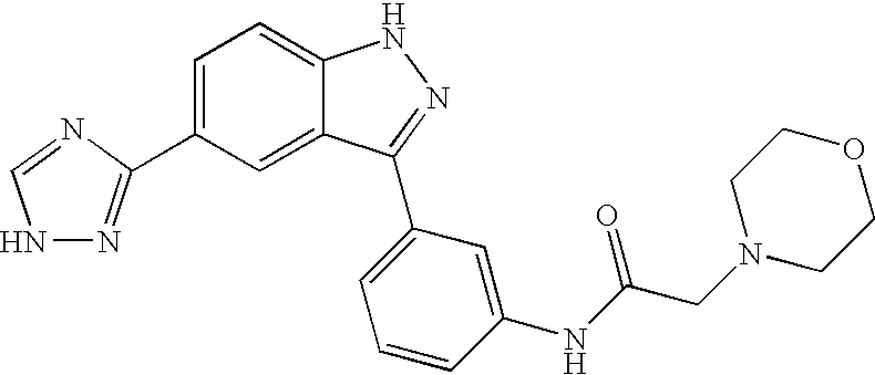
C1=C(C2=NNC=N2)C=C2C(=C1)NN=C2C1=CC=CC(NC(CN2CCOCC2)=O)=C1
